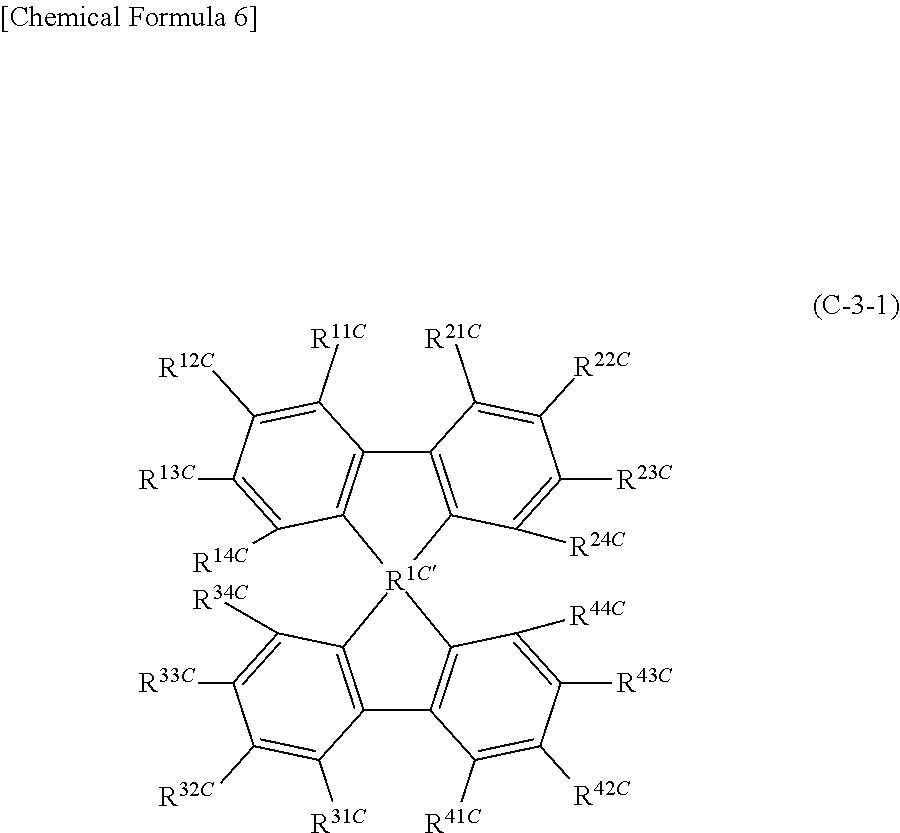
C12=C(C([R24C])=C([R23C])C([R22C])=C1[R21C])[R1C]1(C3=C2C([R11C])=C([R12C])C([R13C])=C3[R14C])C2=C(C3=C1C([R44C])=C([R43C])C([R42C])=C3[R41C])C([R31C])=C([R32C])C([R33C])=C2[R34C]
